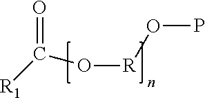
O([R]OP)C([R1])=O
